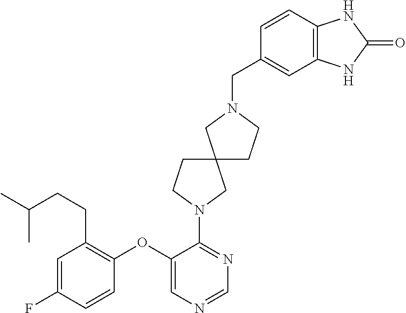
C1=C(F)C=CC(OC2=CN=CN=C2N2CC3(CC2)CCN(CC2=CC4=C(C=C2)NC(=O)N4)C3)=C1CCC(C)C
